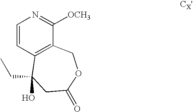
C1=CC2=C(C([OCH3])=N1)COC(=O)CC2(O)CC
